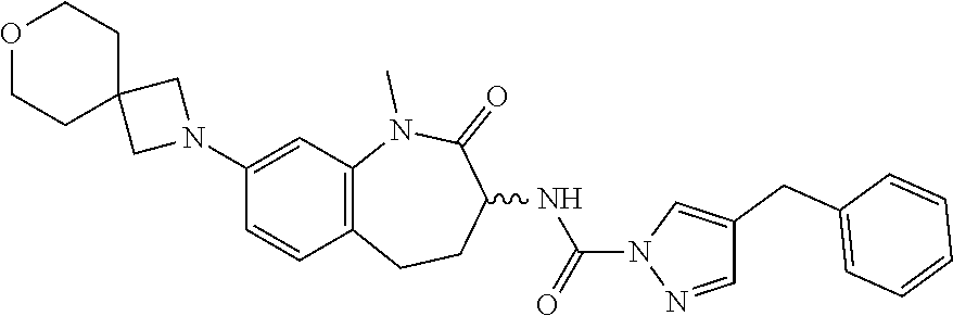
C12=C(C=C(N3CC4(C3)CCOCC4)C=C1)N(C)C(=O)C(NC(=O)N1N=CC(CC3=CC=CC=C3)=C1)CC2
